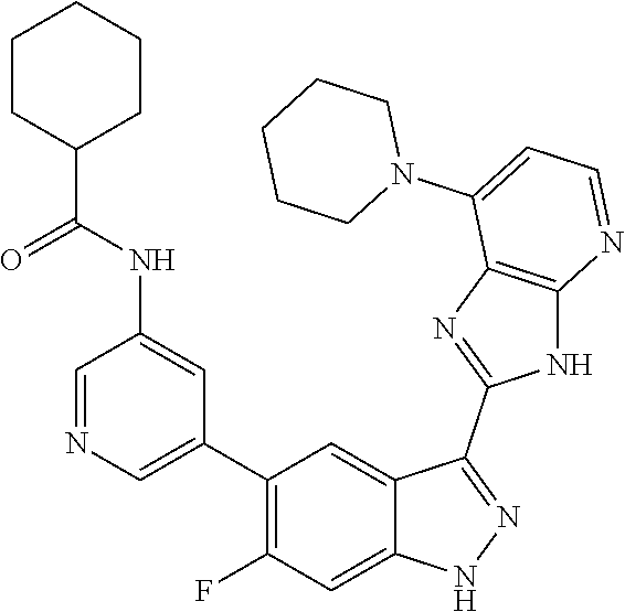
C1=NC=C(C2=C(F)C=C3C(=C2)C(C2=NC4=C(N2)N=CC=C4N2CCCCC2)=NN3)C=C1NC(=O)C1CCCCC1
